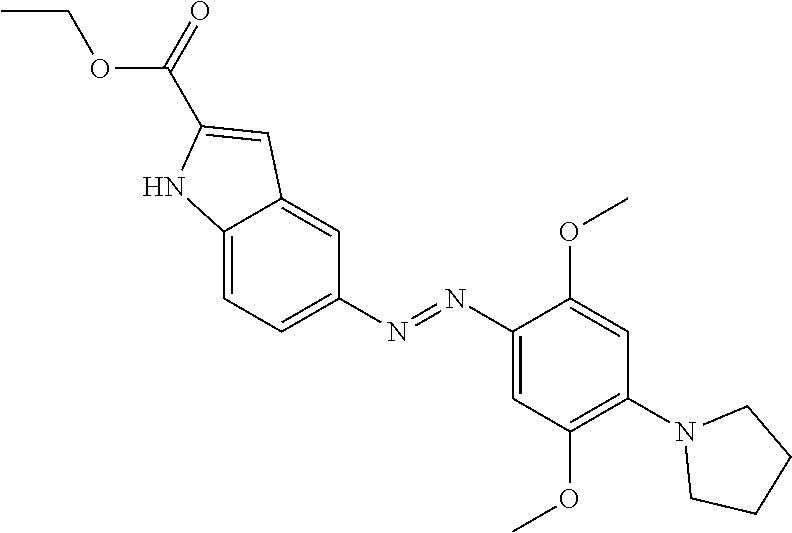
N(C1=CC=C2C(=C1)C=C(C(OCC)=O)N2)=NC1=CC(OC)=C(N2CCCC2)C=C1OC
